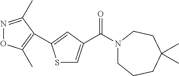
S1C=C(C(=O)N2CCCC(C)(C)CC2)C=C1C1=C(C)ON=C1C
